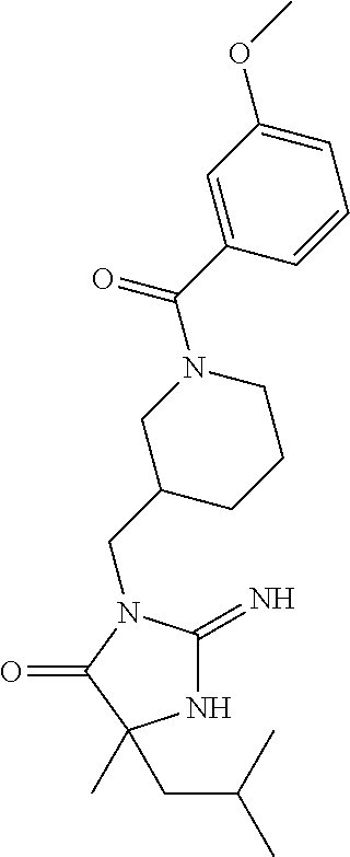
N1C(=N)N(CC2CCCN(C(=O)C3=CC(OC)=CC=C3)C2)C(=O)C1(C)CC(C)C
